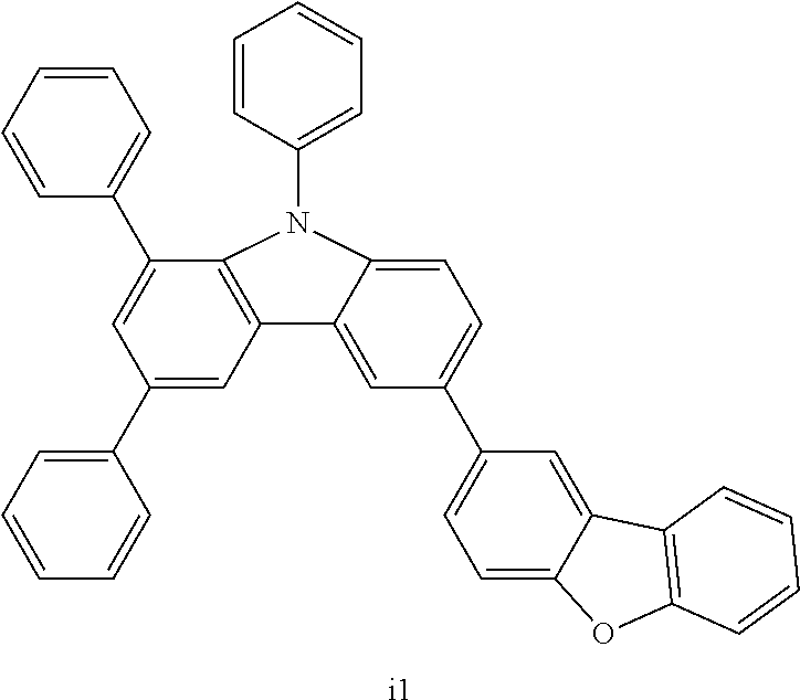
C1(C2=CC=CC=C2)=CC2=C(C(C3=CC=CC=C3)=C1)N(C1=CC=CC=C1)C1=CC=C(C3=CC=C4C(=C3)C3=C(O4)C=CC=C3)C=C21.[i1]
